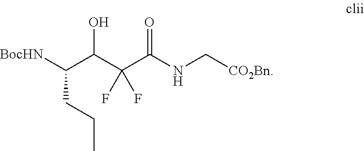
[BocHN]C(C(C(C(=O)NC[CO2Bn])(F)F)O)CCC
